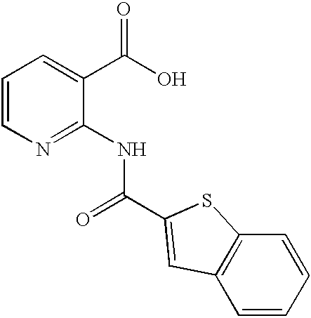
C1=CN=C(NC(=O)C2=CC3=C(C=CC=C3)S2)C(C(O)=O)=C1
